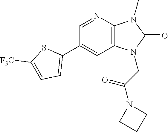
N1=CC(C2=CC=C([F3C])S2)=CC2=C1N(C)C(=O)N2CC(N1CCC1)=O
